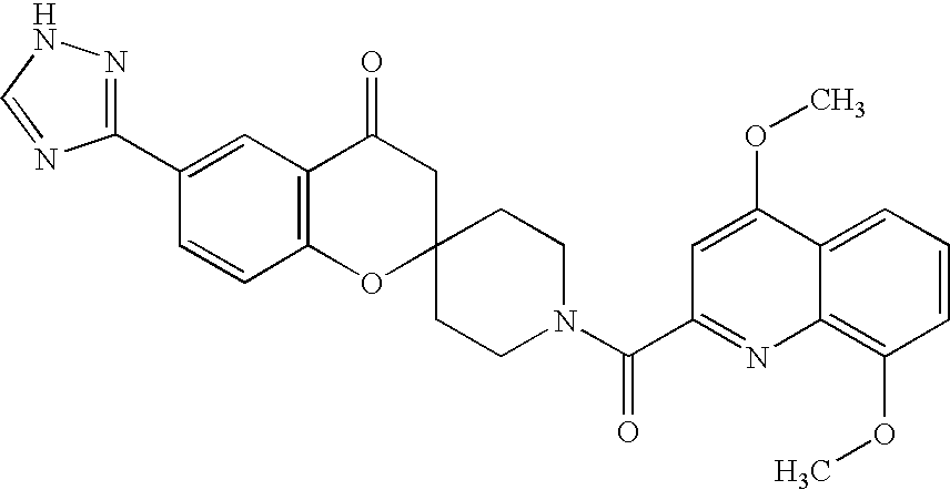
C12=C(C(=O)CC3(O1)CCN(C(C1=NC4=C(OC)C=CC=C4C(OC)=C1)=O)CC3)C=C(C1=NNC=N1)C=C2
